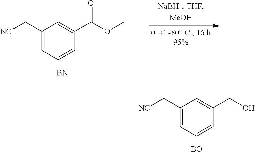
C(C1=CC=CC(CO)=C1)[NC].[BO].C(C1=CC=CC(C(OC)=O)=C1)[NC].[BN]
